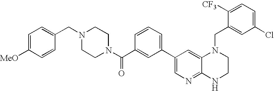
C1(C2=CC=CC(C(N3CCN(CC4=CC=C([MeO])C=C4)CC3)=O)=C2)=CN=C2C(=C1)N(CC1=CC(Cl)=CC=C1[CF3])CCN2
